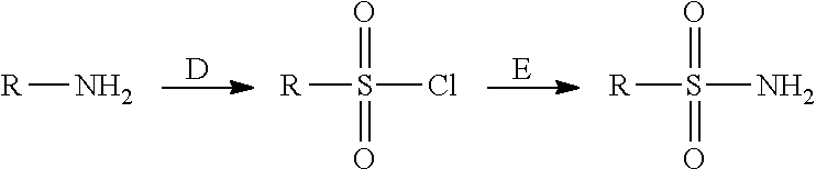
[R]S(N)(=O)=O.[R]S(Cl)(=O)=O.[R]N.[D].[E]
